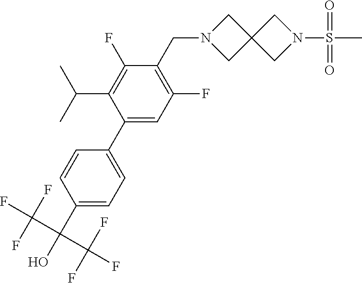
C1(C(O)(C(F)(F)F)C(F)(F)F)=CC=C(C2=CC(F)=C(CN3CC4(C3)CN(S(C)(=O)=O)C4)C(F)=C2C(C)C)C=C1
